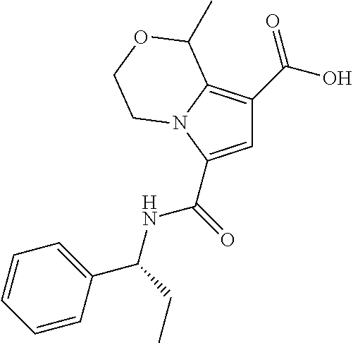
C1=C(C(NC(C2=CC=CC=C2)CC)=O)N2C(=C1C(O)=O)C(C)OCC2
